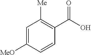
C1=C([MeO])C=CC(C(O)=O)=C1[Me]
